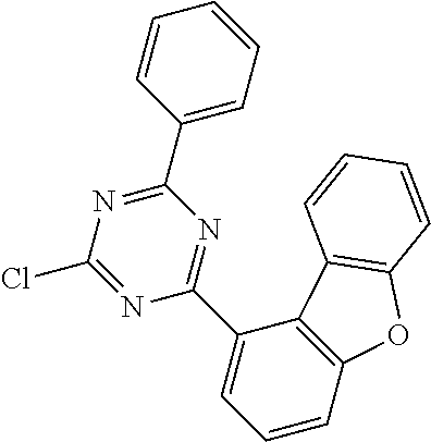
C1(C2=CC=CC=C2)=NC(Cl)=NC(C2=CC=CC3=C2C2=C(O3)C=CC=C2)=N1
